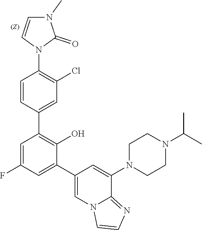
C1CN(C2=CC(C3=CC(F)=CC(C4=CC(Cl)=C(N5C=CN(C)C5=O)C=C4)=C3O)=CN3C2=NC=C3)CCN1C(C)C
